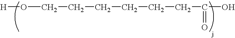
O(CCCCCCC(=O)O)[H]
